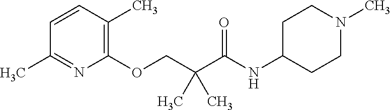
C1=CC(C)=C(OCC(C(NC2CCN(C)CC2)=O)(C)C)N=C1C
